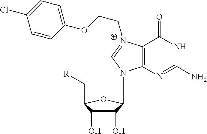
[R]CC1C(O)C(O)C(N2C3=C(C(=O)NC(N)=N3)[N+](CCOC3=CC=C(Cl)C=C3)=C2)O1
